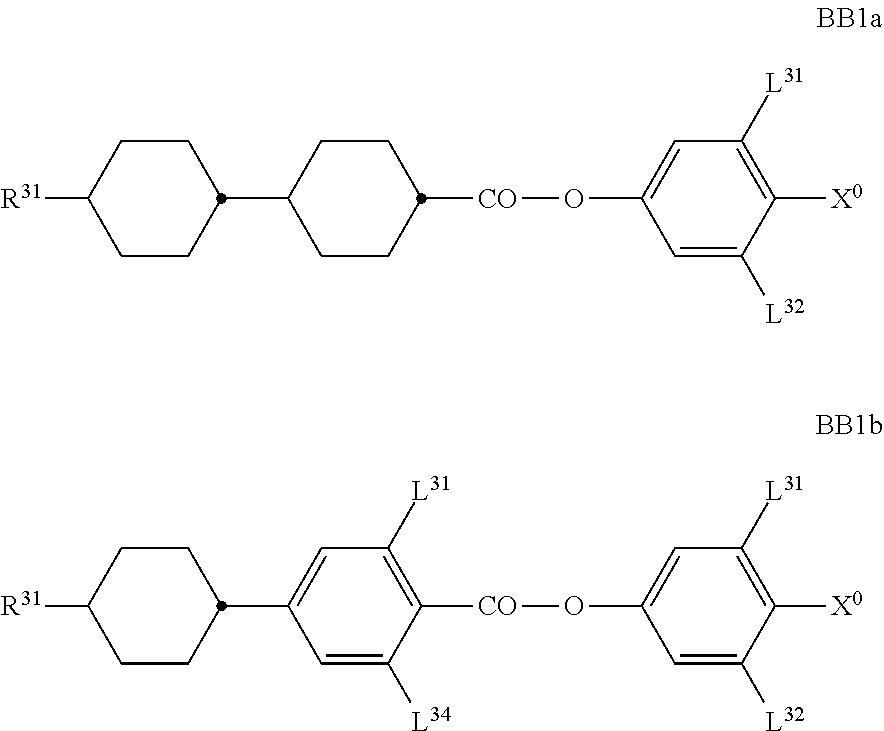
C1(O[CO]C2CCC(C3CCC([R31])CC3)CC2)=CC([L31])=C([X0])C([L32])=C1.C1(O[CO]C2=C([L31])C=C(C3CCC([R31])CC3)C=C2[L34])=CC([L31])=C([X0])C([L32])=C1
